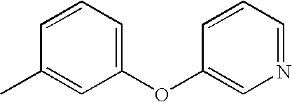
C1=CC=C(OC2=CN=CC=C2)C=C1C
